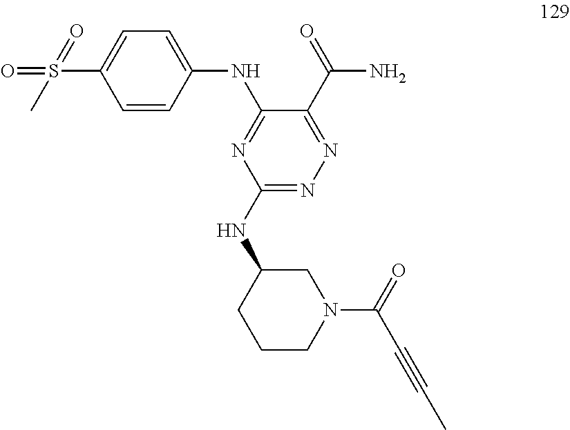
N(C1=NC(NC2CCCN(C(=O)C#CC)C2)=NN=C1C(=O)N)C1=CC=C(S(C)(=O)=O)C=C1
